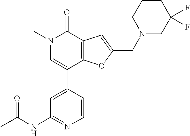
N1(C)C=C(C2=CC(NC(C)=O)=NC=C2)C2=C(C1=O)C=C(CN1CCCC(F)(F)C1)O2
